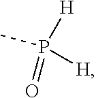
P(=O)(C)([H])[H]
